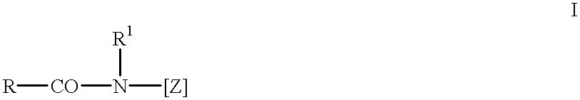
[CO]([R])N([R1])[[Z]]
